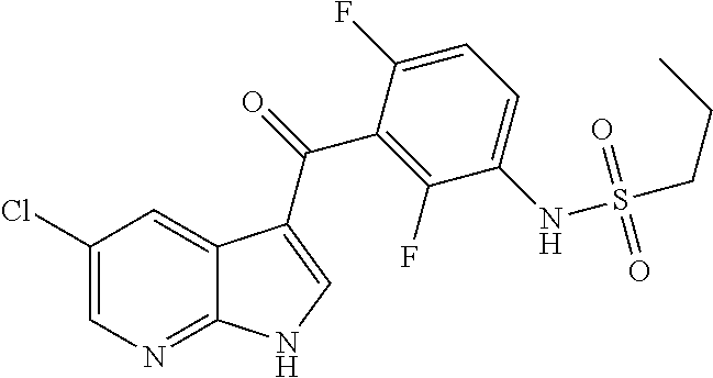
C1(Cl)=CN=C2C(=C1)C(C(C1=C(F)C(NS(CCC)(=O)=O)=CC=C1F)=O)=CN2
